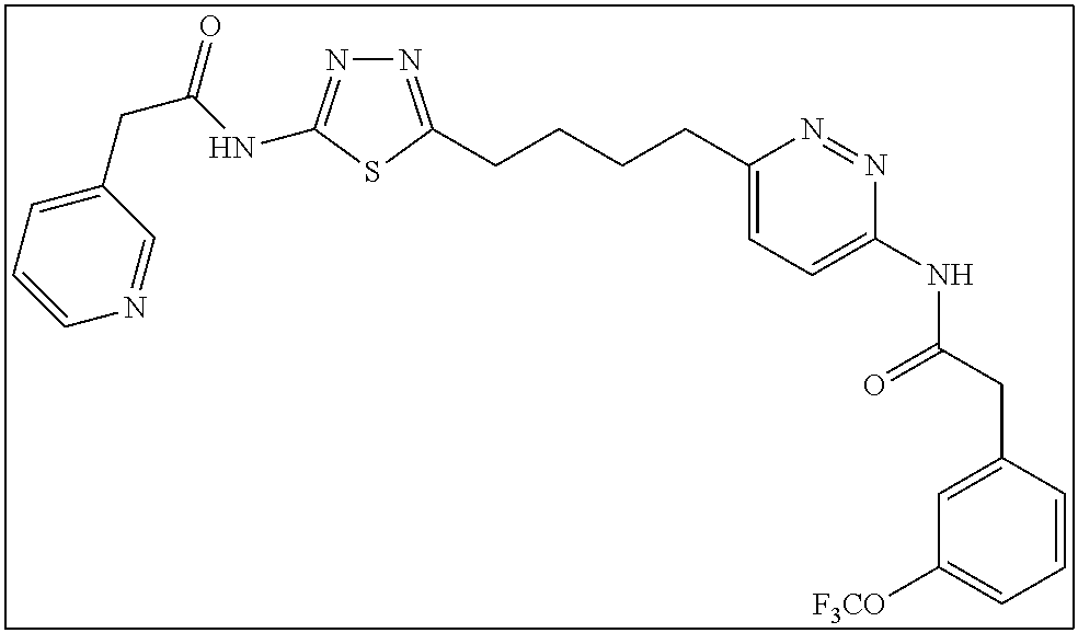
N1=C(CCCCC2=CC=C(NC(CC3=CC([F3CO])=CC=C3)=O)N=N2)SC(NC(CC2=CC=CN=C2)=O)=N1
